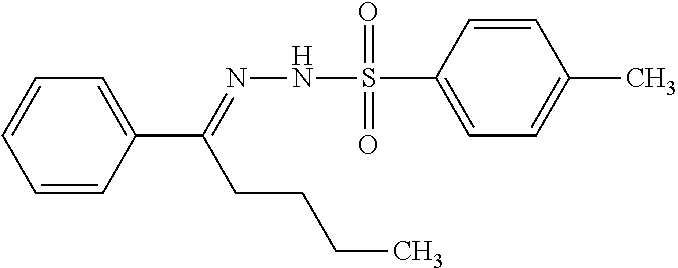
C1=CC(C(=NNS(C2=CC=C(C)C=C2)(=O)=O)CCCC)=CC=C1
